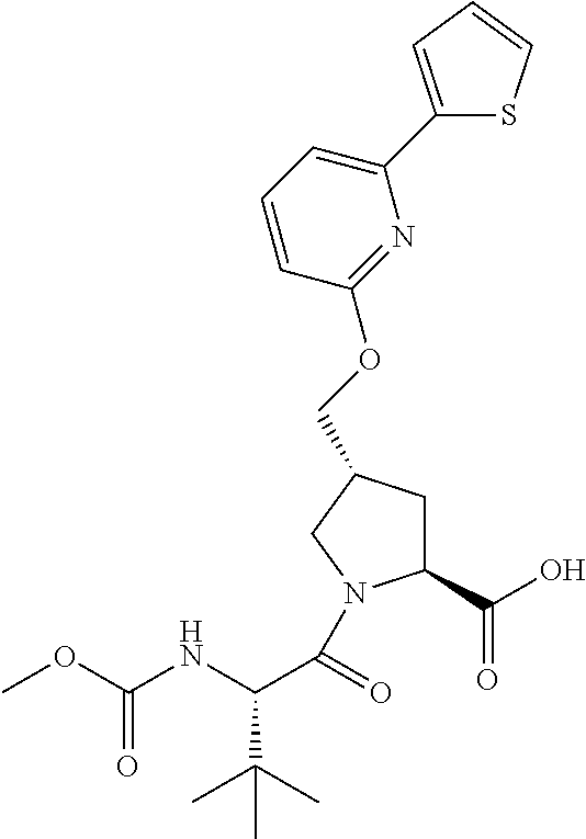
C1=CC(OCC2CC(C(O)=O)N(C(=O)C(NC(OC)=O)C(C)(C)C)C2)=NC(C2=CC=CS2)=C1
